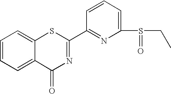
C1=CC=C(S(=O)CC)N=C1C1=NC(=O)C2=CC=CC=C2S1
